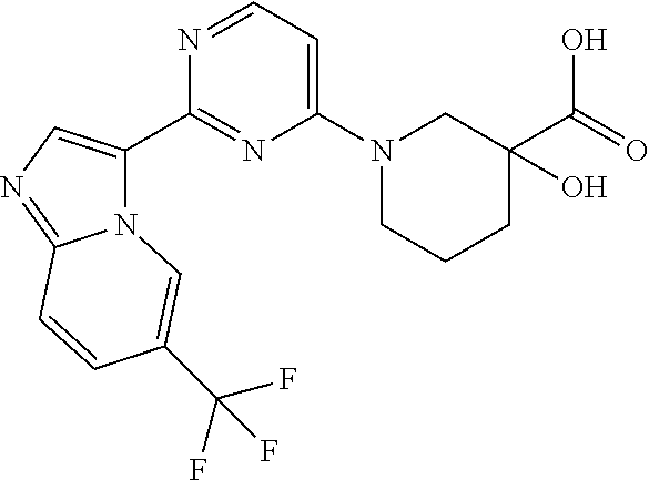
N12C(C3=NC(N4CCCC(C(=O)O)(O)C4)=CC=N3)=CN=C1C=CC(C(F)(F)F)=C2
